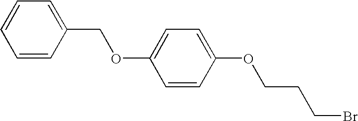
C1=CC=CC(COC2=CC=C(OCCCBr)C=C2)=C1
